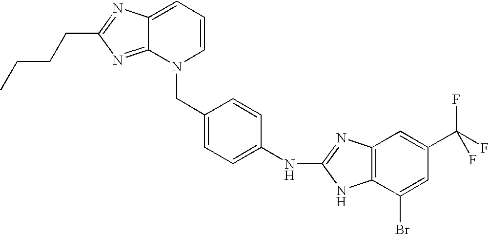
C1=C(Br)C2=C(C=C1C(F)(F)F)N=C(NC1=CC=C(CN3C=CC=C4C3=NC(CCCC)=N4)C=C1)N2
